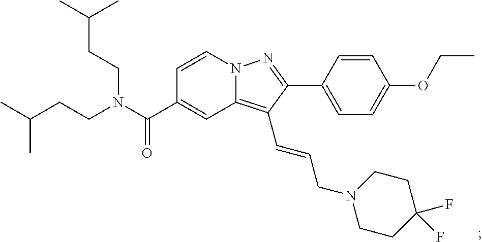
N12C(=C(C=CCN3CCC(F)(F)CC3)C(C3=CC=C(OCC)C=C3)=N1)C=C(C(N(CCC(C)C)CCC(C)C)=O)C=C2
